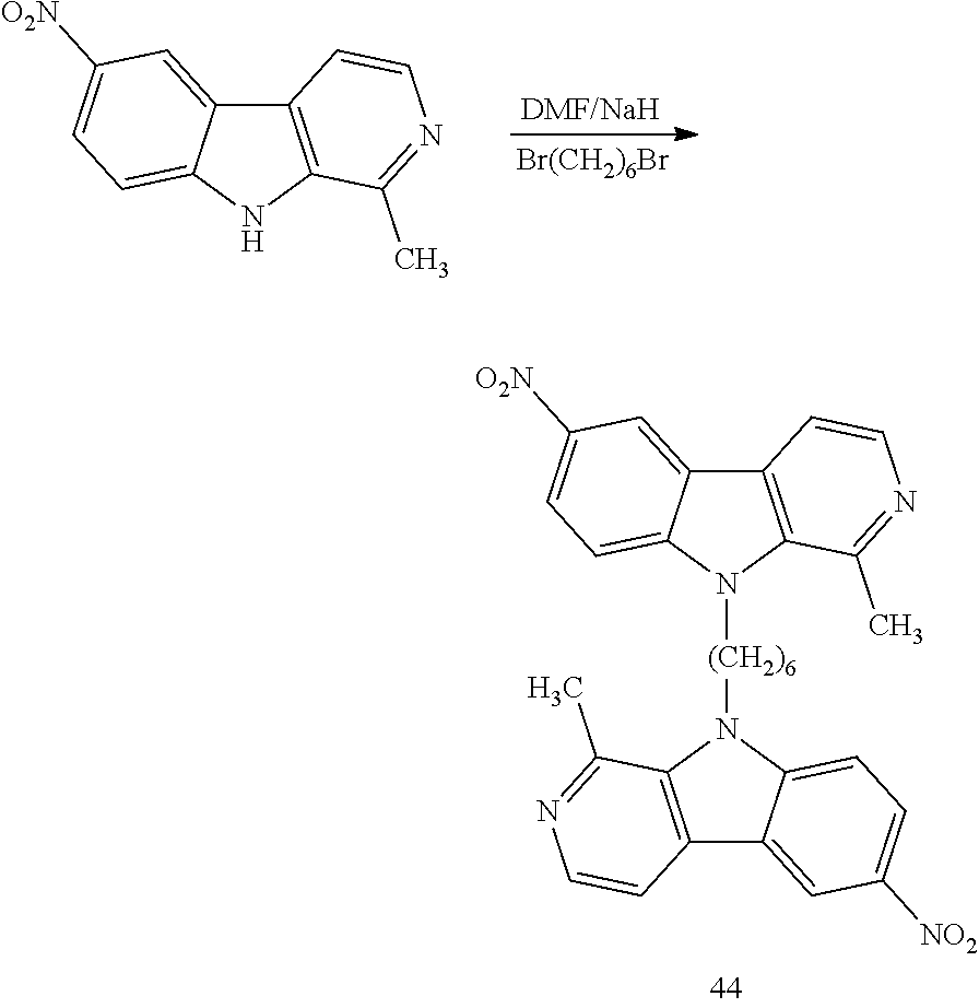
C12=C(NC3=CC=C([O2N])C=C13)C(C)=NC=C2.[Br(CH2)6Br].C12=C(N([(CH2)6]N3C4=CC=C([NO2])C=C4C4=C3C(C)=NC=C4)C3=CC=C([O2N])C=C13)C(C)=NC=C2
